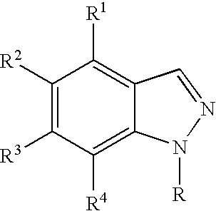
C1([R2])=C([R3])C([R4])=C2C(=C1[R1])C=NN2[R]
